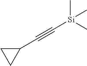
C(#CC1CC1)[Si](C)(C)C
